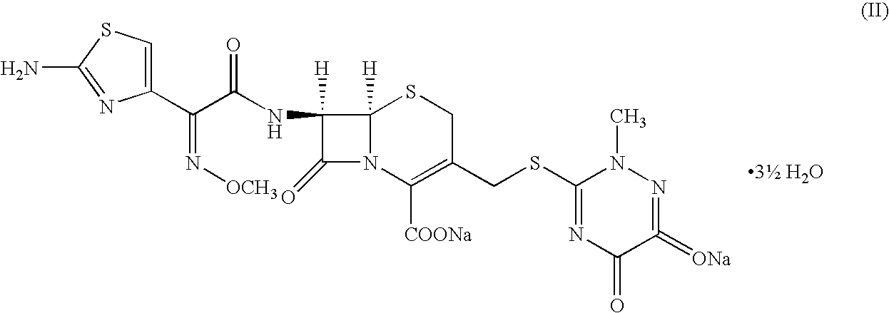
[3 H2O].C(=N[OCH3])(C1=CSC(N)=N1)C(=O)NC1([H])C(=O)N2C1([H])SCC(CSC1=NC(=O)C(=[ONa])=NN1C)=C2[COONa]
